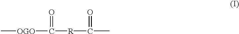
C([R]C(C)=O)([OGO]C)=O
